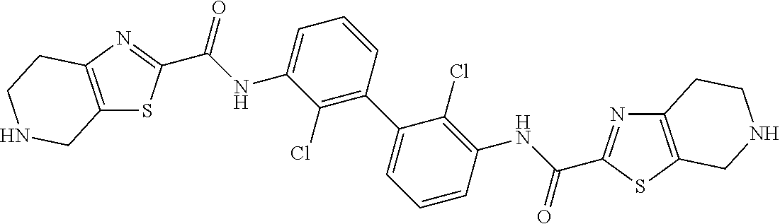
C1(Cl)=C(C2=CC=CC(NC(=O)C3=NC4=C(S3)CNCC4)=C2Cl)C=CC=C1NC(=O)C1=NC2=C(S1)CNCC2
